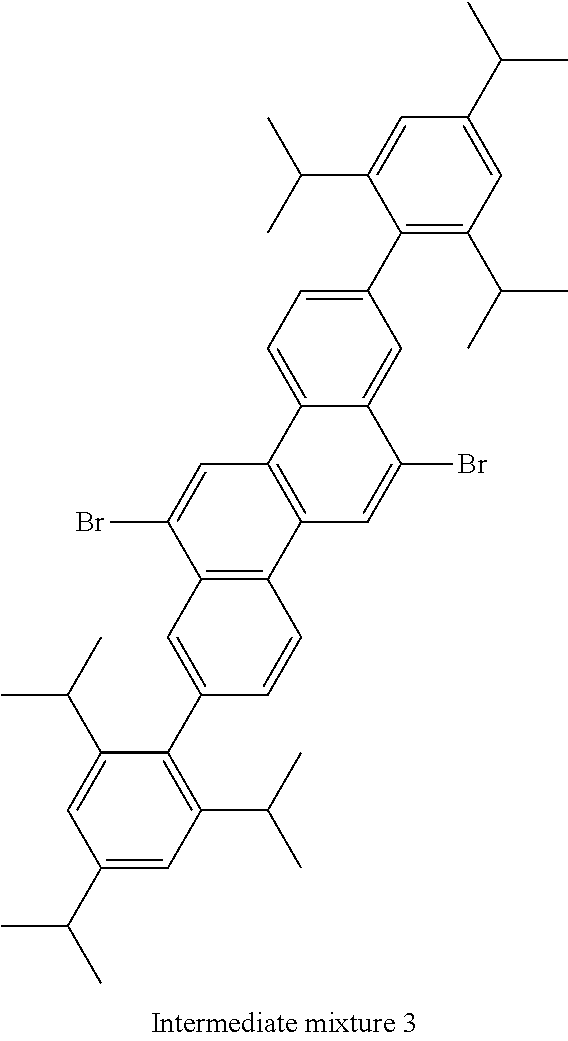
C1=C(C2=C(C(C)C)C=C(C(C)C)C=C2C(C)C)C=C2C(=C1)C1=C(C=C2Br)C2=C(C(Br)=C1)C=C(C1=C(C(C)C)C=C(C(C)C)C=C1C(C)C)C=C2
